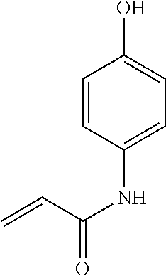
C1=CC(NC(=O)C=C)=CC=C1O
